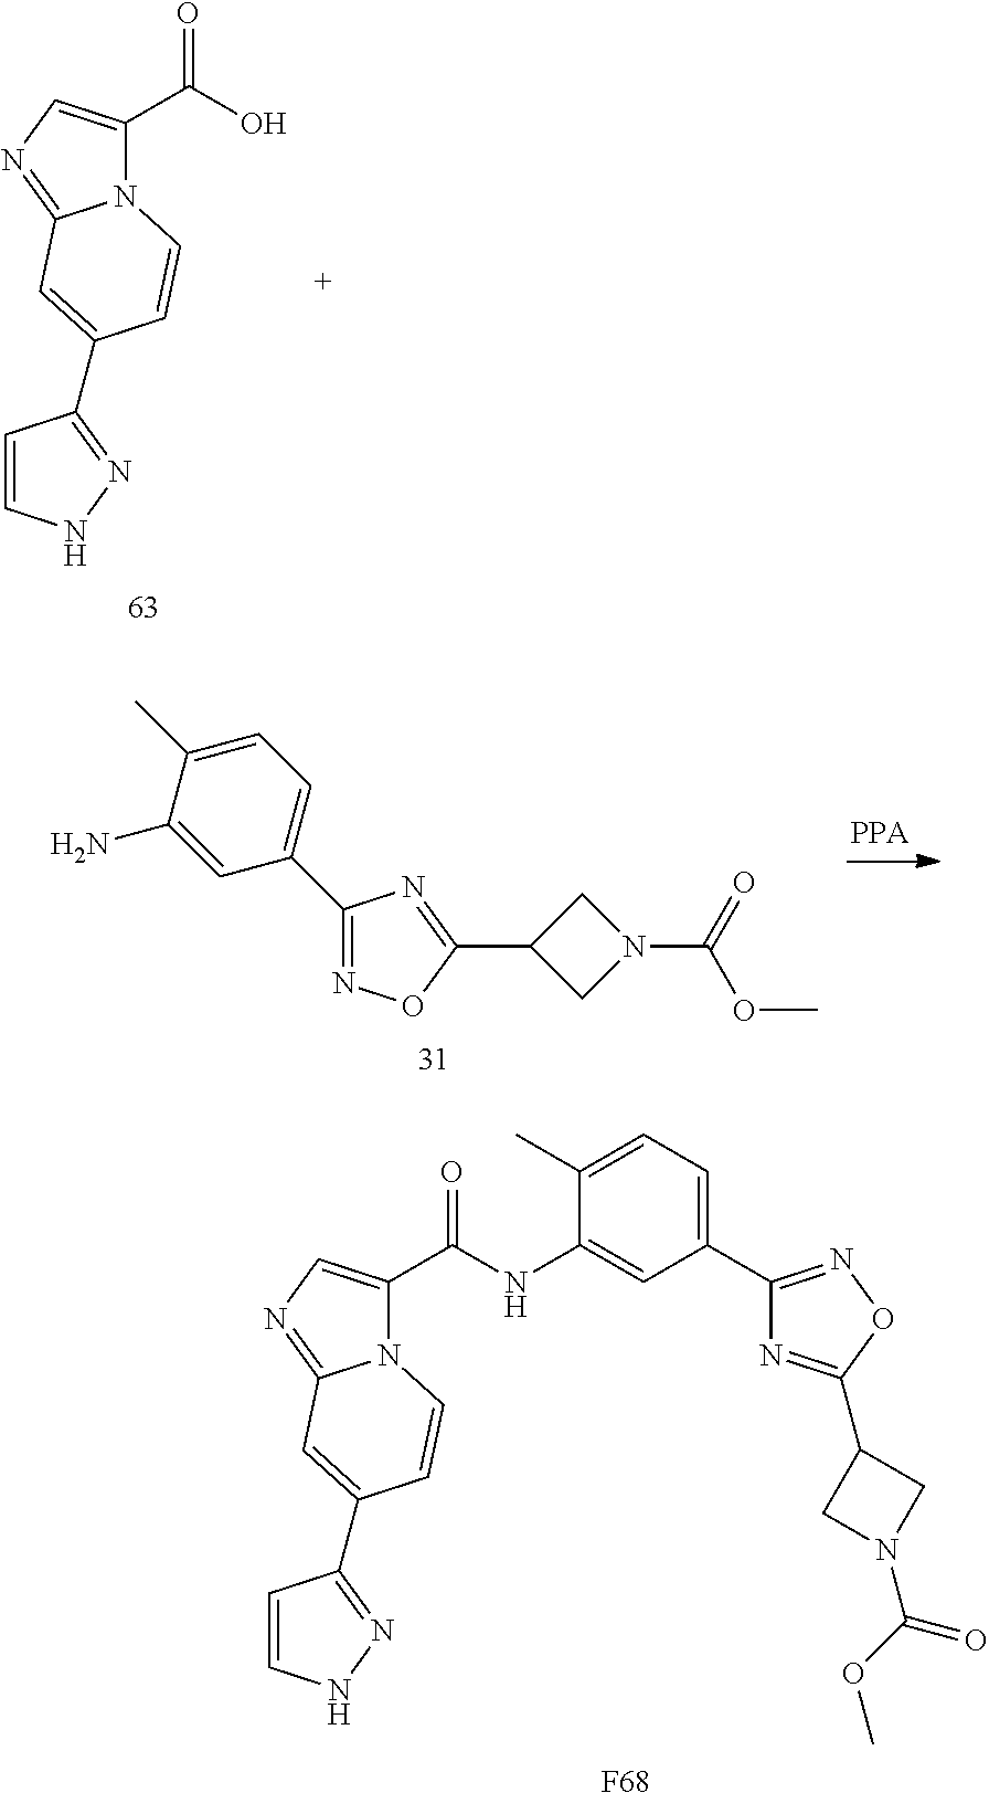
OC(C1=CN=C2N1C=CC(C1=NNC=C1)=C2)=O.N1=C(C2=CC=C(C)C(N)=C2)N=C(C2CN(C(=O)OC)C2)O1.C1(C2=CC=C(C)C(NC(C3=CN=C4N3C=CC(C3=NNC=C3)=C4)=O)=C2)=NOC(C2CN(C(OC)=O)C2)=N1.[F68]
